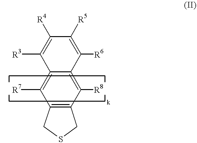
C12=C(C([R8])=C3C(=C1[R7])C([R3])=C([R4])C([R5])=C3[R6])CSC2
